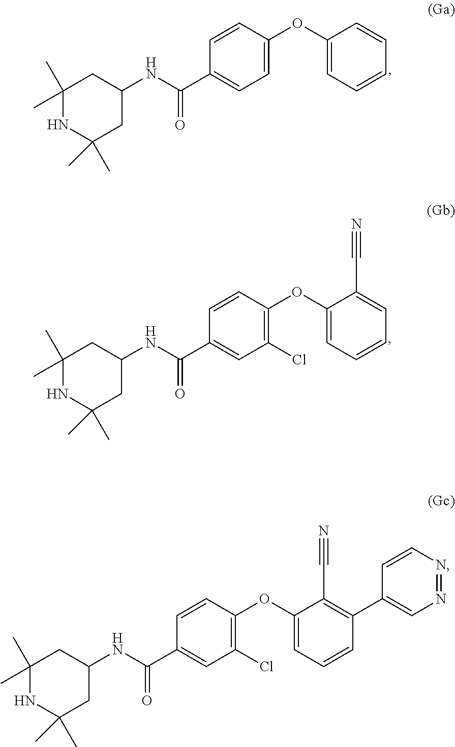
C1(C)(C)NC(C)(C)CC(NC(=O)C2=CC=C(OC3=CC=CC=C3)C=C2)C1.C1(C)(C)NC(C)(C)CC(NC(=O)C2=CC(Cl)=C(OC3=CC=CC=C3C#N)C=C2)C1.C1(C)(C)NC(C)(C)CC(NC(=O)C2=CC(Cl)=C(OC3=CC=CC(C4=CN=NC=C4)=C3C#N)C=C2)C1
